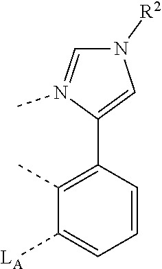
N1([R2])C=N(C)C(C2=C(C)C([LA])=CC=C2)=C1
